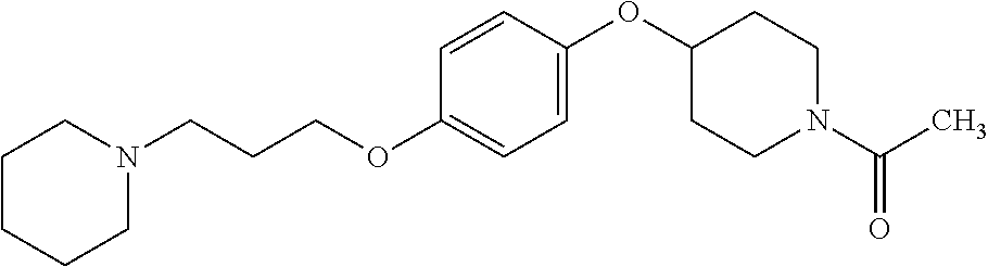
C1CCCN(CCCOC2=CC=C(OC3CCN(C(C)=O)CC3)C=C2)C1
